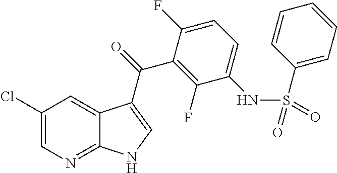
C1(Cl)=CN=C2C(=C1)C(C(=O)C1=C(F)C(NS(=O)(C3=CC=CC=C3)=O)=CC=C1F)=CN2
